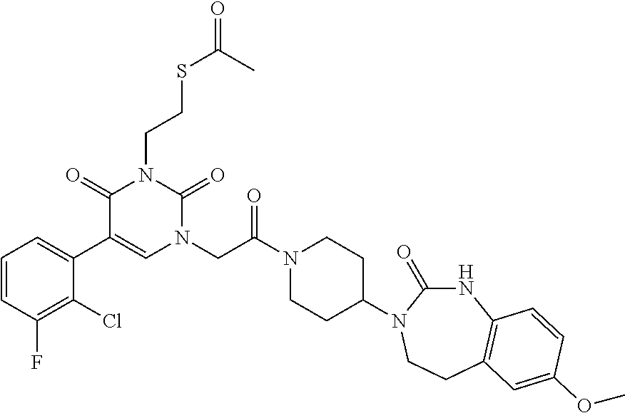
C1=CC(F)=C(Cl)C(C2=CN(CC(N3CCC(N4C(=O)NC5=C(CC4)C=C(OC)C=C5)CC3)=O)C(=O)N(CCSC(C)=O)C2=O)=C1
